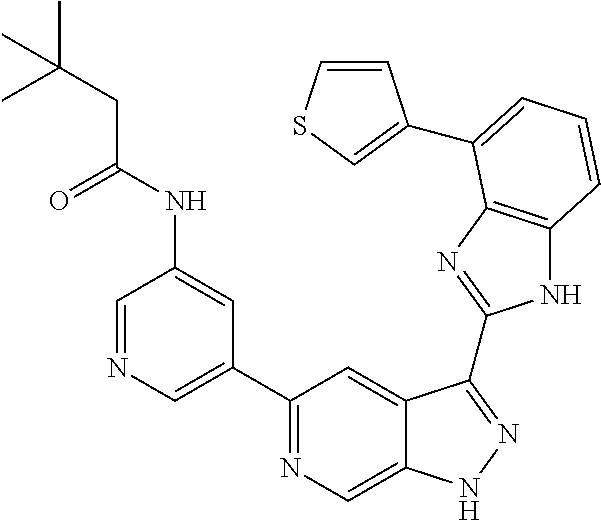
C1=NC=C(C2=NC=C3C(=C2)C(C2=NC4=C(N2)C=CC=C4C2=CSC=C2)=NN3)C=C1NC(CC(C)(C)C)=O
